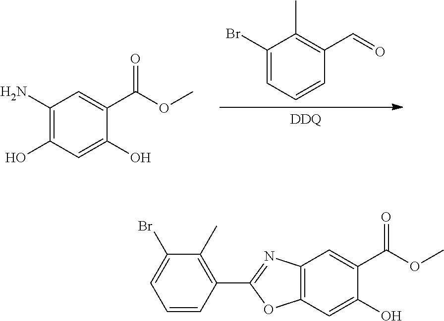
[DDQ].C1(Br)=CC=CC(C=O)=C1C.C1(N)=C(O)C=C(O)C(C(OC)=O)=C1.C12=C(C=C(O)C(C(OC)=O)=C1)OC(C1=C(C)C(Br)=CC=C1)=N2
